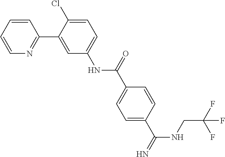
C(NC(=N)C1=CC=C(C(NC2=CC=C(Cl)C(C3=NC=CC=C3)=C2)=O)C=C1)C(F)(F)F
